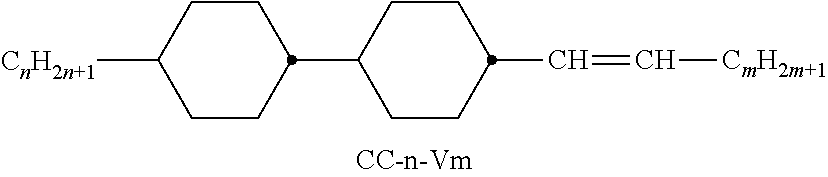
C(C1CCC(C2CCC([CnH2n+1])CC2)CC1)=C[CmH2m+1]
